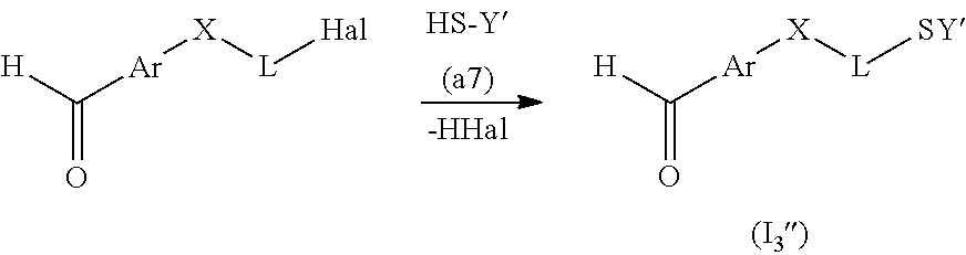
[H]C([Ar][X][L][SY])=O.[H]C([Ar][X][L][Hal])=O
